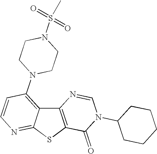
C12=C(SC3=NC=CC(N4CCN(S(=O)(=O)C)CC4)=C13)C(=O)N(C1CCCCC1)C=N2
